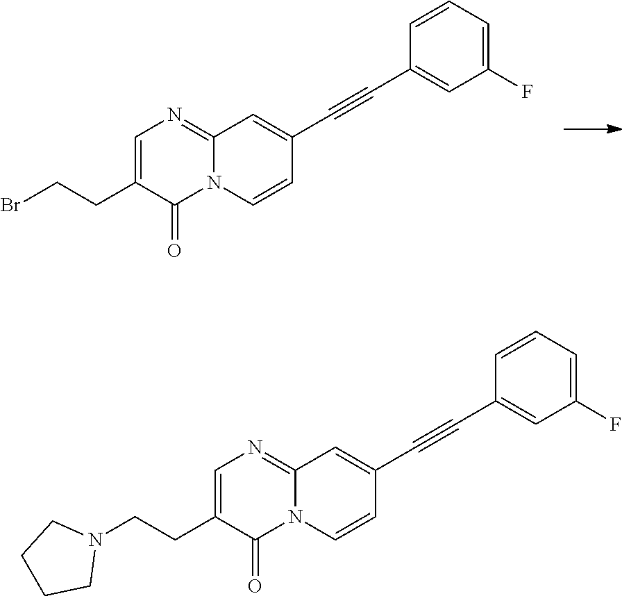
C12=NC=C(CCBr)C(=O)N1C=CC(C#CC1=CC(F)=CC=C1)=C2.C12=NC=C(CCN3CCCC3)C(=O)N1C=CC(C#CC1=CC(F)=CC=C1)=C2
